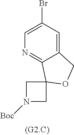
C1=C(Br)C=C2C(=N1)C1(OC2)CN([Boc])C1
